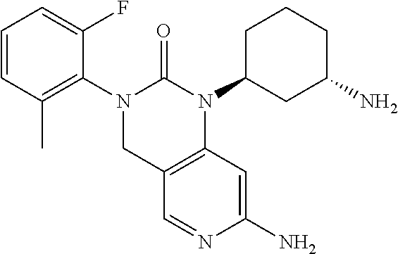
C1=CC(C)=C(N2CC3=C(N(C4CC(N)CCC4)C2=O)C=C(N)N=C3)C(F)=C1
